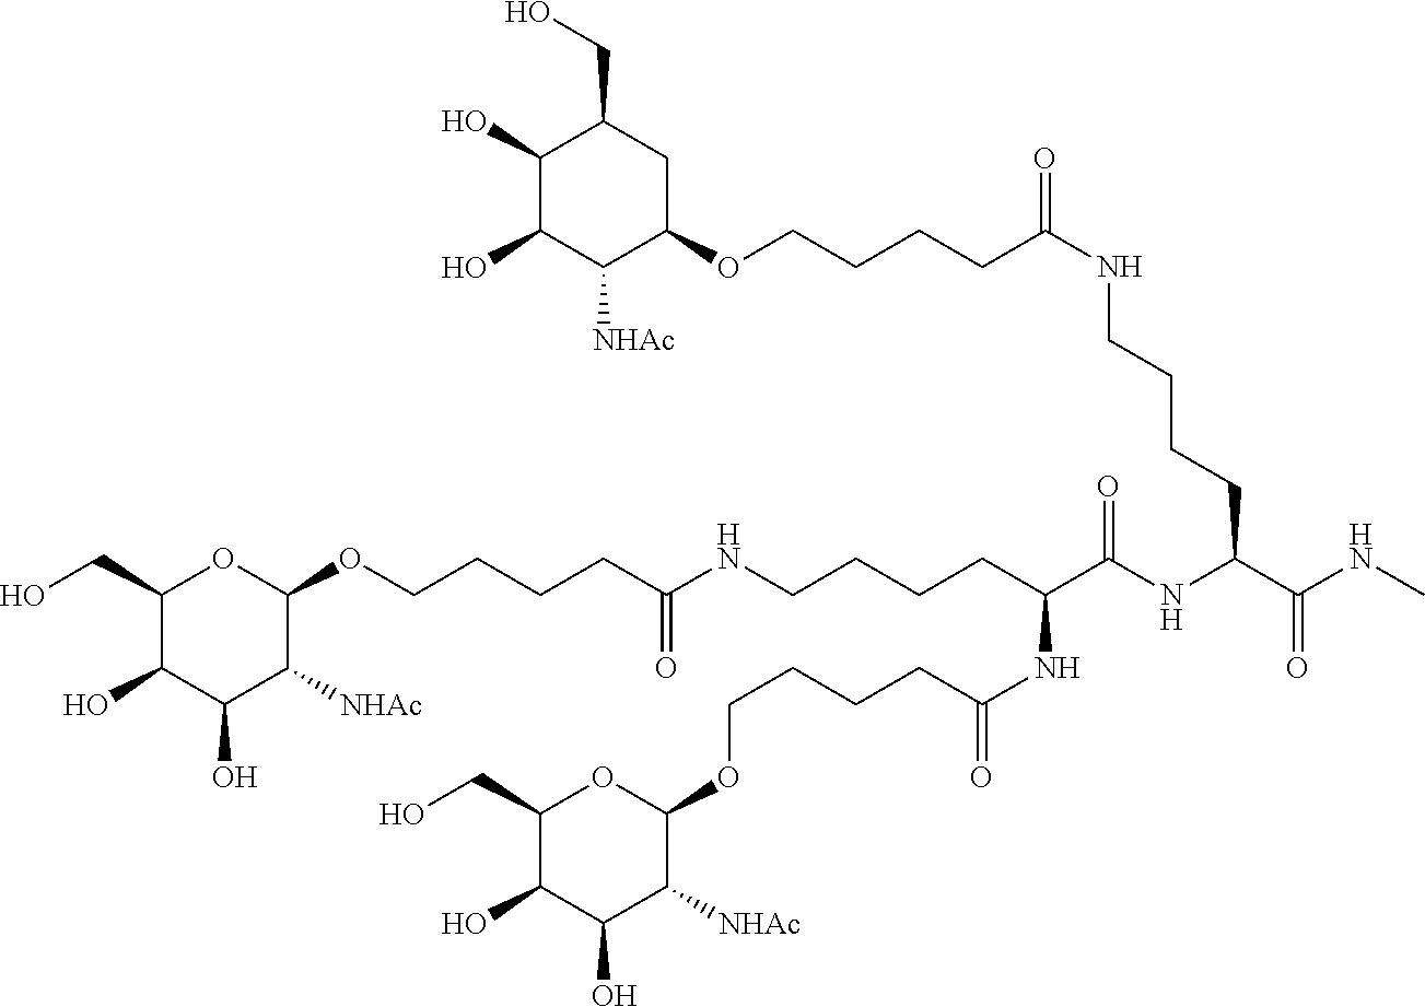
C1(CO)C(O)C(O)C([NHAc])C(OCCCCC(NCCCCC(C(NC(C(NC)=O)CCCCNC(=O)CCCCOC2CC(CO)C(O)C(O)C2[NHAc])=O)NC(=O)CCCCOC2OC(CO)C(O)C(O)C2[NHAc])=O)O1
